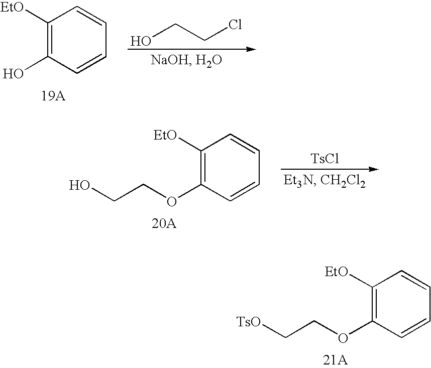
C1([EtO])=C(OCC[TsO])C=CC=C1.C1([EtO])=C(O)C=CC=C1.OCCCl.C1([EtO])=C(OCCO)C=CC=C1.[TsCl]
